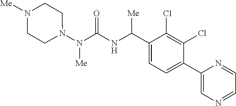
N1(N(C(NC(C2=CC=C(C3=CN=CC=N3)C(Cl)=C2Cl)[Me])=O)[Me])CCN([Me])CC1
